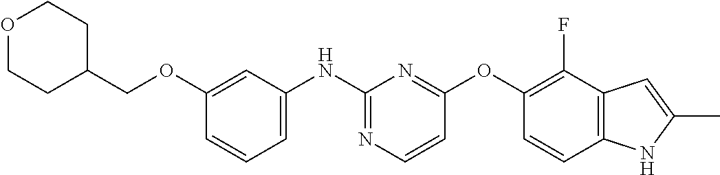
C1=CC=C(NC2=NC=CC(OC3=C(F)C4=C(C=C3)NC(C)=C4)=N2)C=C1OCC1CCOCC1
